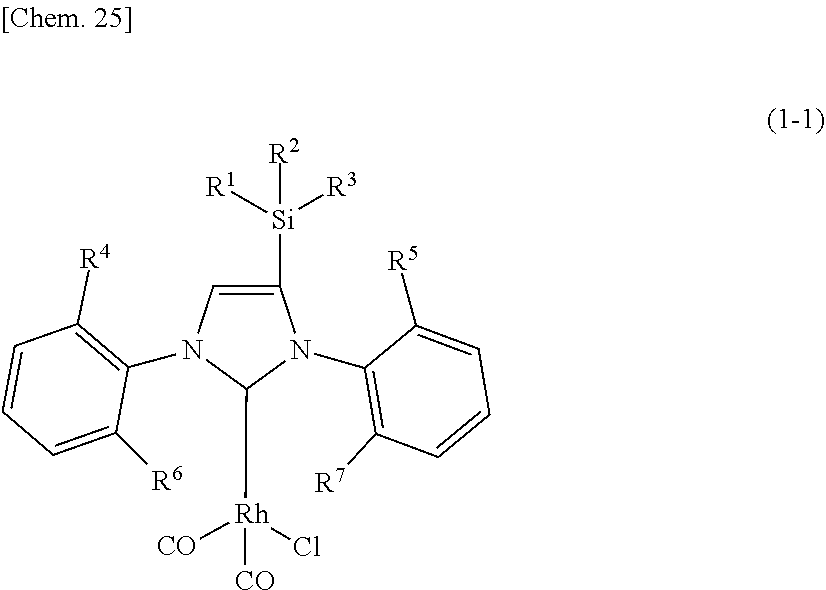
C1([R6])=CC=CC([R4])=C1N1C=C([Si]([R3])([R1])[R2])N(C2=C([R7])C=CC=C2[R5])C1[Rh]([CO])(Cl)[CO]
